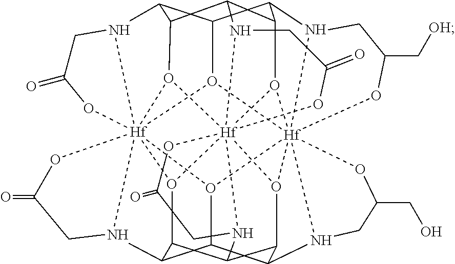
C12C3C4C5C6C1O1[Hf]789%10%11(N6CC(=O)O7)O5[Hf]567%12%13(N4CC(C[OH])O5)O3[Hf]1345%14(N2CC(=O)O3)O8C1C(C(O46)C(N7CC(CO)O%12)C(O9%13)C1N%10CC(=O)O%11)N5CC(=O)O%14
